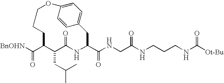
N(CC(NCCCNC([Ot-Bu])=O)=O)C(C1NC(=O)C(CC(C)C)C(C([BnOHN])=O)CCCOC2=CC=C(C1)C=C2)=O
